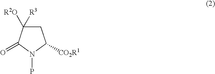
C1C([R2O])([R3])C(=O)N(P)C1[CO2R1]
